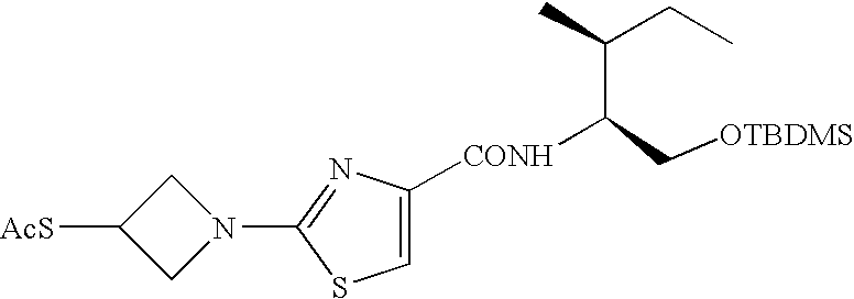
C1N(C2=NC([CONH]C(C(CC)C)C[OTBDMS])=CS2)CC1[AcS]
